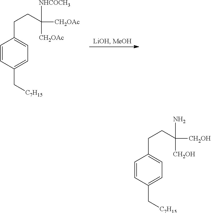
C1=CC(C[C7H15])=CC=C1CCC([CH2OAc])([NHCOCH3])[CH2OAc].C1=CC(C[C7H15])=CC=C1CCC([CH2OH])(N)[CH2OH]
